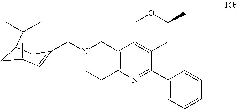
C(N1CCC2=C(C1)C1=C(C(C3=CC=CC=C3)=N2)CC(C)OC1)C1=CC2CC(C1)C2(C)C
